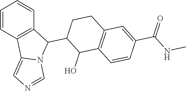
C1=CC2=C(C=C1)C(C1CCC3=C(C1O)C=CC(C(NC)=O)=C3)N1C2=CN=C1
